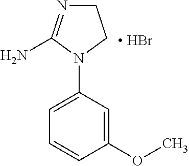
C1(OC)=CC(N2CCN=C2N)=CC=C1.[ HBr]
